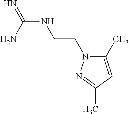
N(C(N)=N)CCN1C(C)=CC(C)=N1
